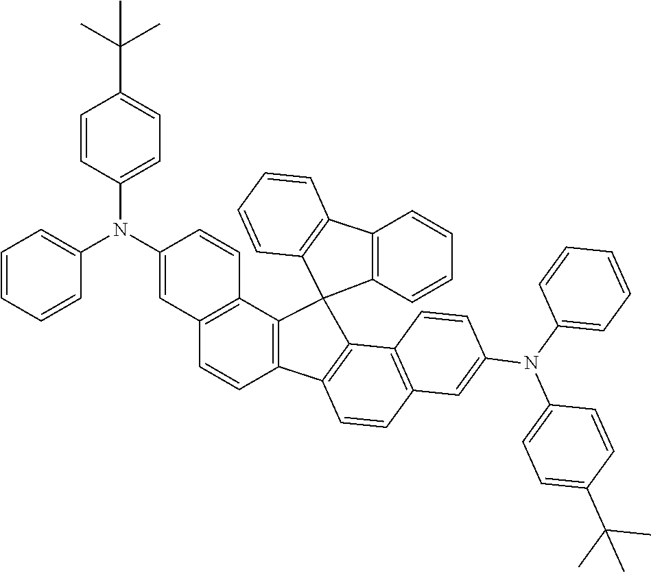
C1=CC2=C(C3=C1C1=C(C34C3=C(C5=C4C=CC=C5)C=CC=C3)C3=C(C=C1)C=C(N(C1=CC=CC=C1)C1=CC=C(C(C)(C)C)C=C1)C=C3)C=CC(N(C1=CC=CC=C1)C1=CC=C(C(C)(C)C)C=C1)=C2
